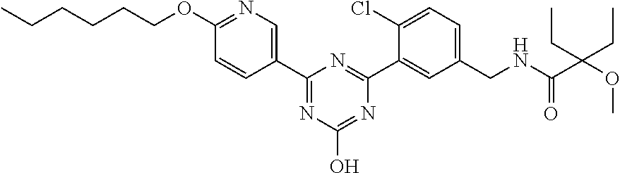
C1(CNC(C(OC)(CC)CC)=O)=CC=C(Cl)C(C2=NC(C3=CN=C(OCCCCCC)C=C3)=NC(O)=N2)=C1
